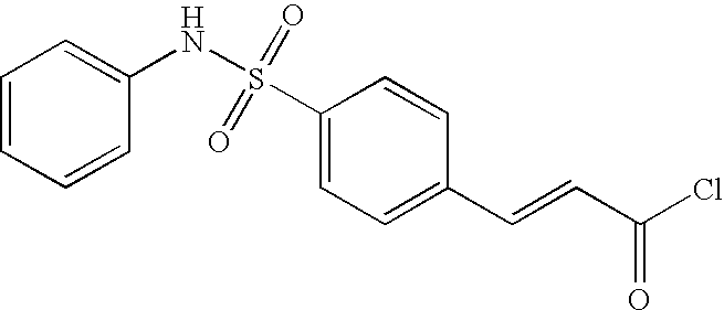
C1=CC=CC(NS(C2=CC=C(C=CC(Cl)=O)C=C2)(=O)=O)=C1
